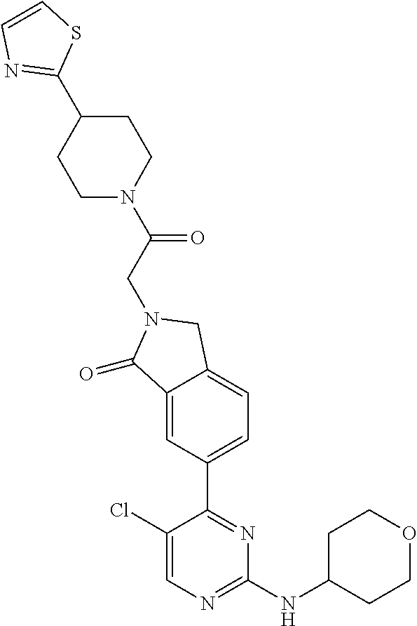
C1CC(NC2=NC=C(Cl)C(C3=CC=C4C(=C3)C(=O)N(CC(=O)N3CCC(C5=NC=CS5)CC3)C4)=N2)CCO1
